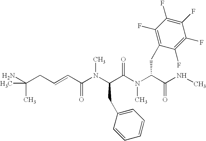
C(CC=CC(N(C(C(N(C(C(NC)=O)CC1=C(F)C(F)=C(F)C(F)=C1F)C)=O)CC1=CC=CC=C1)C)=O)(N)(C)C
